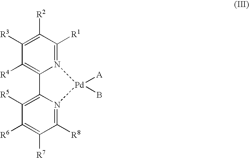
N12=C([R1])C([R2])=C([R3])C([R4])=C1C1=C([R5])C([R6])=C([R7])C([R8])=N1[Pd]2([A])B
